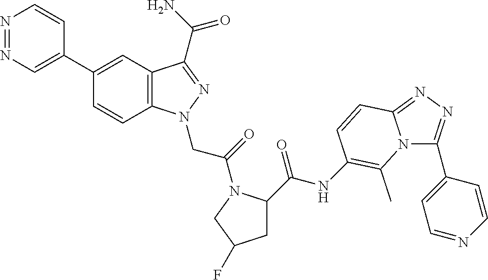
N1=NC=C(C2=CC3=C(C=C2)N(CC(=O)N2C(C(NC4=C(C)N5C(C6=CC=NC=C6)=NN=C5C=C4)=O)CC(F)C2)N=C3C(=O)N)C=C1
